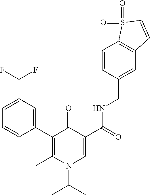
C1(C2=CC(C(F)F)=CC=C2)=C(C)N(C(C)C)C=C(C(=O)NCC2=CC3=C(C=C2)S(=O)(=O)C=C3)C1=O
